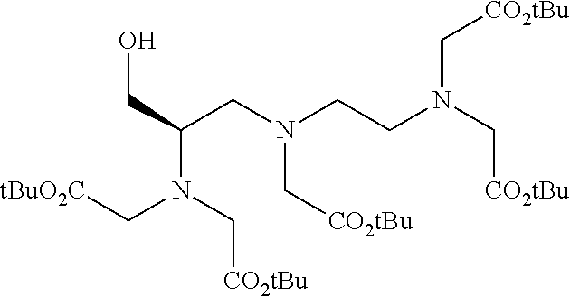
N(C(CO)CN(CCN(C[CO2tBu])C[CO2tBu])C[CO2tBu])(C[CO2tBu])C[tBuO2C]
